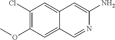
C1(Cl)=C(OC)C=C2C(=C1)C=C(N)N=C2
